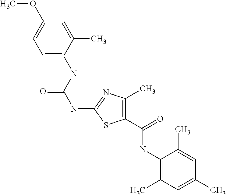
C1=C(C)C(NC(NC2=NC(C)=C(C(NC3=C(C)C=C(C)C=C3C)=O)S2)=O)=CC=C1OC
